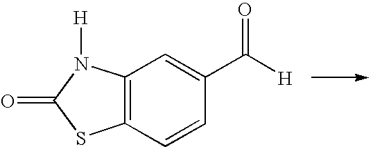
C12=C(C=CC(C([H])=O)=C1)SC(=O)N2[H]
